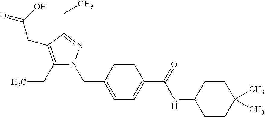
O=C(C1=CC=C(CN2C(CC)=C(CC(=O)O)C(CC)=N2)C=C1)NC1CCC(C)(C)CC1
